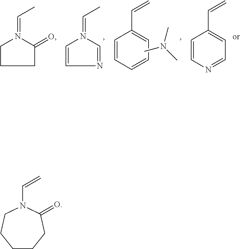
N1=CN(=CC)C=C1.C1=CC=CC=C1C=C.CN(C)C.C1C(=O)N(=CC)CC1.C1=CN=CC=C1C=C.C1CCC(=O)N(C=C)CC1
